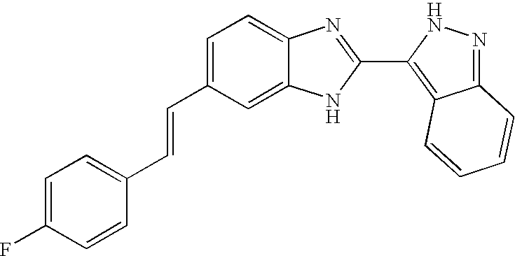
C1=C(C=CC2=CC=C(F)C=C2)C=C2C(=C1)N=C(C1=C3C(=NN1)C=CC=C3)N2
